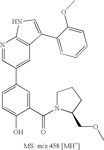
C1=C(C2=CC3=C(N=C2)NC=C3C2=CC=CC=C2OC)C=C(C(=O)N2CCCC2COC)C(O)=C1
